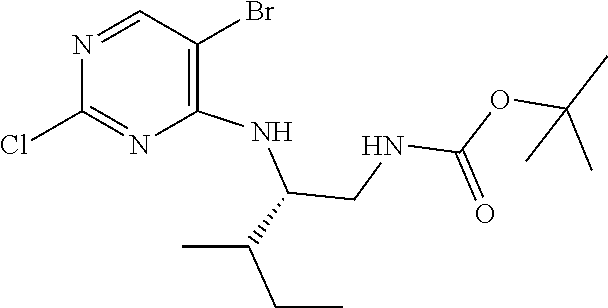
N1=CC(Br)=C(NC(CNC(OC(C)(C)C)=O)C(C)CC)N=C1Cl
